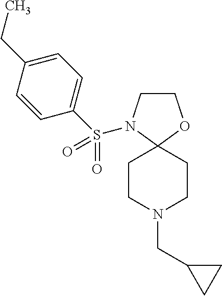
C1CN(S(=O)(C2=CC=C(CC)C=C2)=O)C2(O1)CCN(CC1CC1)CC2
